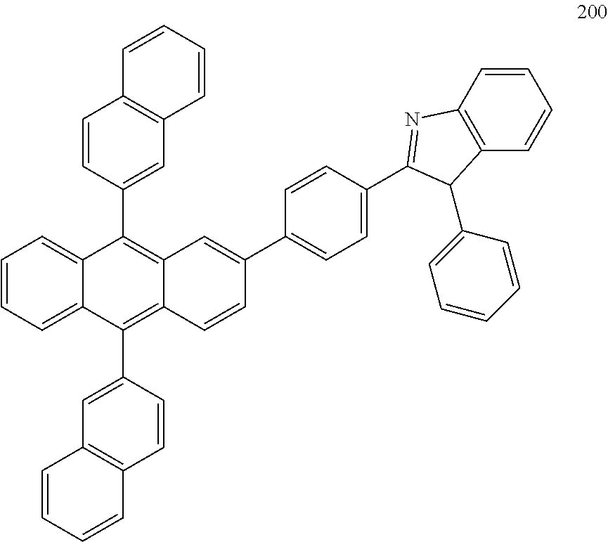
C1=CC=C2C(=C1)C(C1=CC3=C(C=C1)C=CC=C3)=C1C(=C2C2=CC3=C(C=C2)C=CC=C3)C=CC(C2=CC=C(C3=NC4=C(C=CC=C4)C3C3=CC=CC=C3)C=C2)=C1
